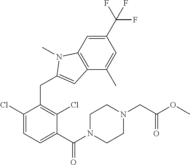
N1(C)C(CC2=C(Cl)C(C(N3CCN(CC(OC)=O)CC3)=O)=CC=C2Cl)=CC2=C1C=C(C(F)(F)F)C=C2C
